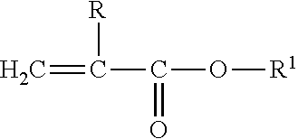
C=C([R])C(=O)O[R1]
